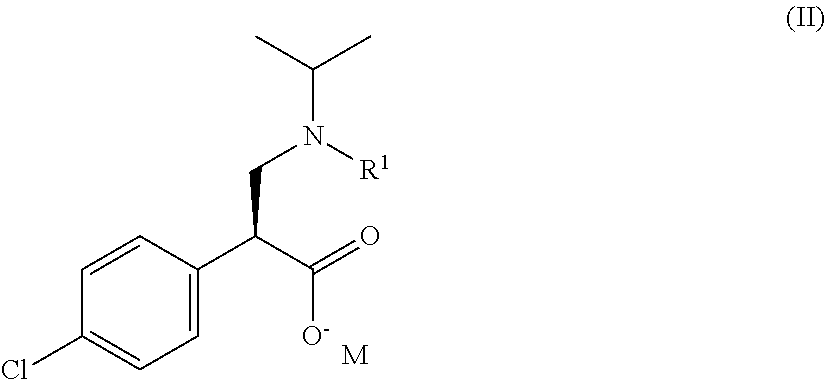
C1=C(C(C(=O)[O-])CN(C(C)C)[R1])C=CC(Cl)=C1.[M]
